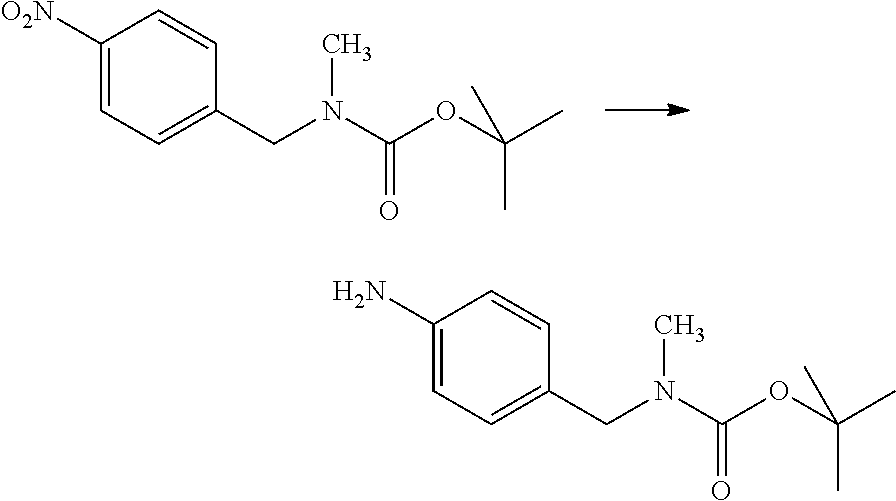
C1([O2N])=CC=C(CN(C)C(OC(C)(C)C)=O)C=C1.C1(N)=CC=C(CN(C)C(OC(C)(C)C)=O)C=C1
